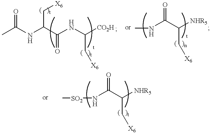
CC(NC(C(NC([CO2H])C[X6])=O)C[X6])=O.CNC(C([NHR5])C[X6])=O.[SO2](NC(C([NHR5])C[X6])=O)C
